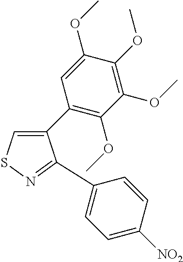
C1(C2=C(OC)C(OC)=C(OC)C(OC)=C2)=CSN=C1C1=CC=C([NO2])C=C1
